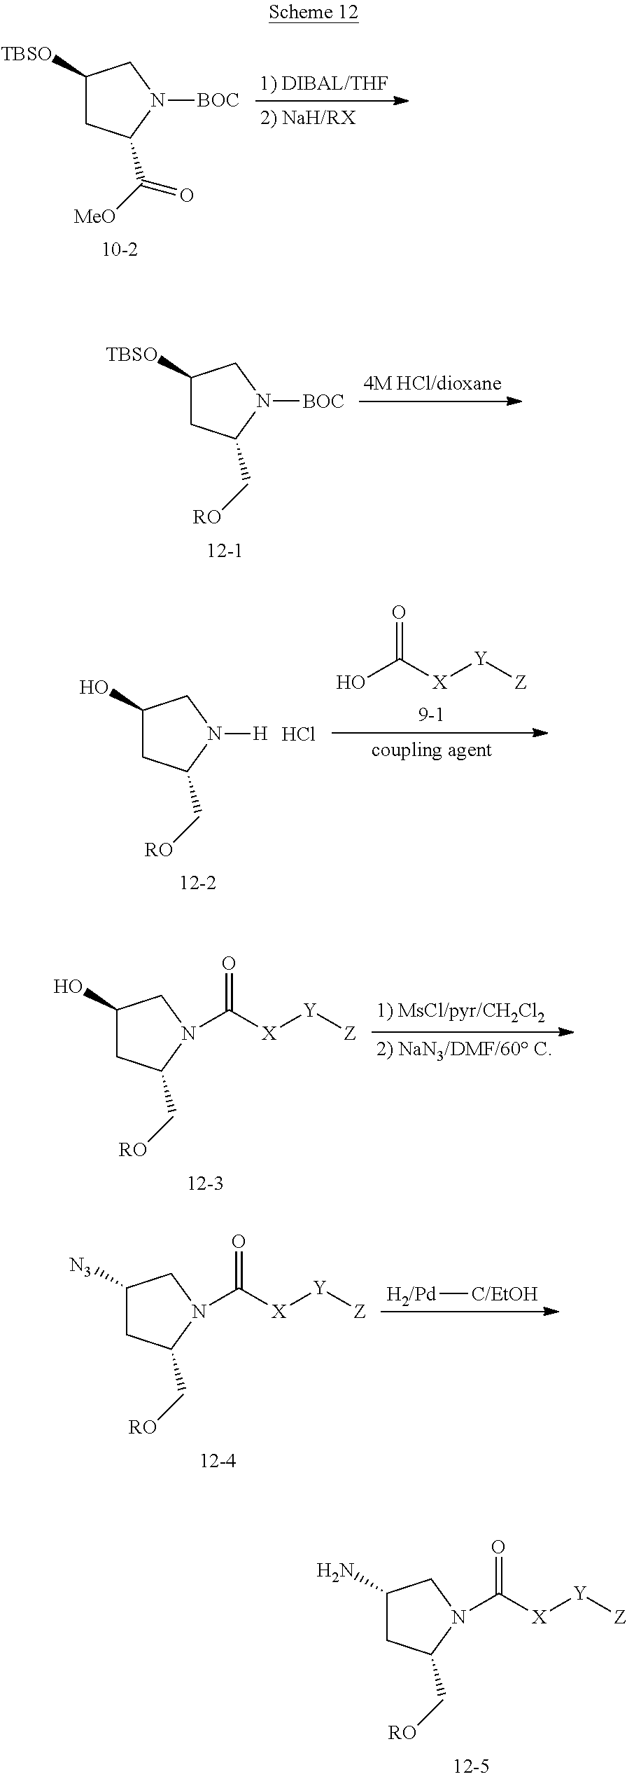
C1([TBSO])CC(C[RO])N([BOC])C1.C1([TBSO])CC(C([MeO])=O)N([BOC])C1.C1(O)CC(C[RO])N([H])C1.Cl.O=C([X][Y][Z])O.C1(O)CC(C[RO])N(C([X][Y][Z])=O)C1.[H2/Pd][C/EtOH].C1([N3])CC(C[RO])N(C([X][Y][Z])=O)C1.C1(N)CC(C[RO])N(C([X][Y][Z])=O)C1
